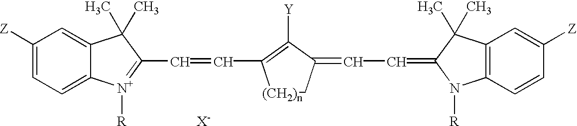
C1([Z])=CC=C2C(=C1)C(C)(C)C(C=CC1=C([Y])C(=CC=C3N([R])C4=C(C=C([Z])C=C4)C3(C)C)C[(CH2)n]1)=[N+]2[R].[X-]
